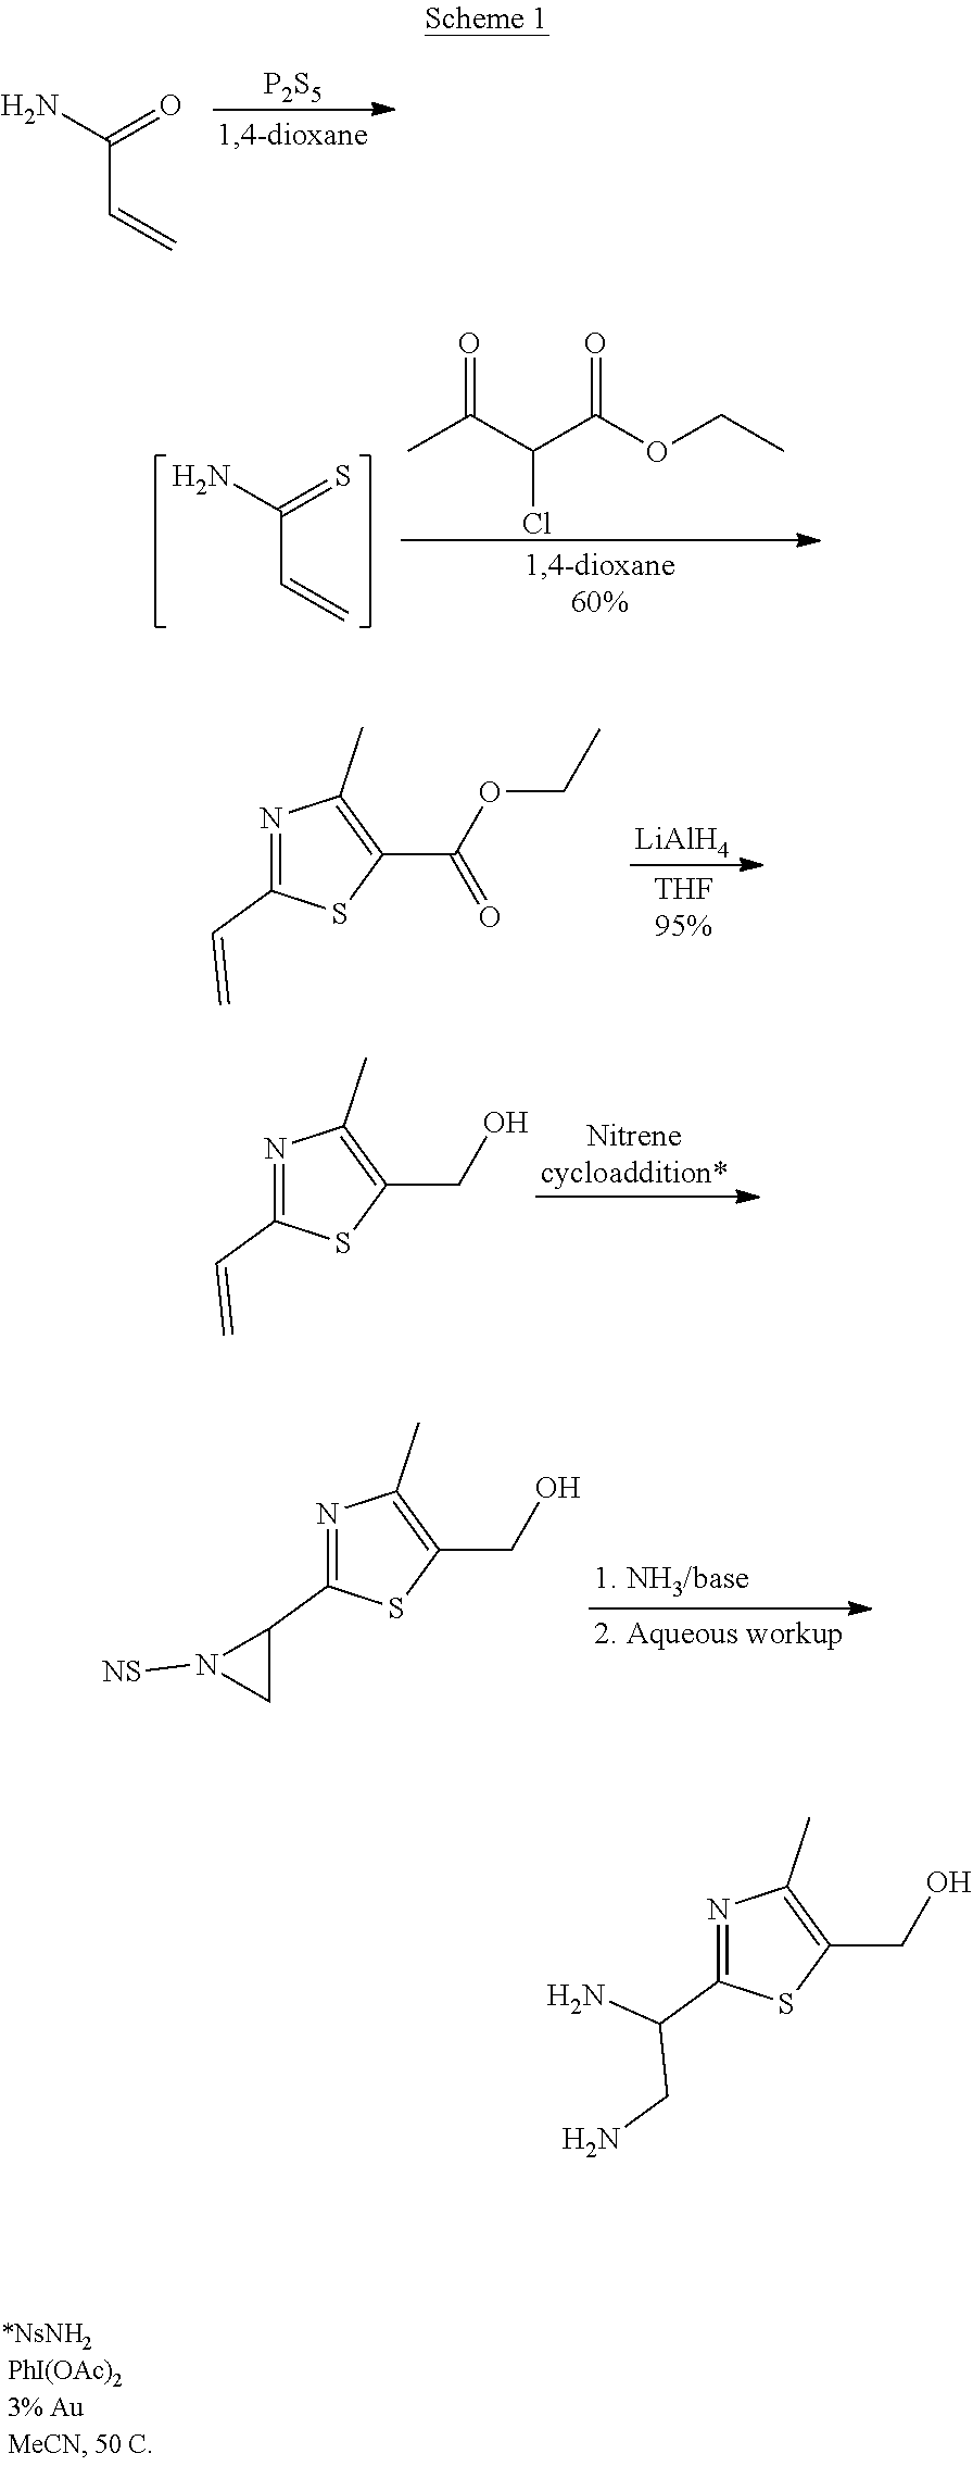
[P2S5].C(C=C)(=O)N.C(C=C)(=S)N.CC(C(C(OCC)=O)Cl)=O.C1(C(OCC)=O)=C(C)N=C(C=C)S1.[LiAlH4].C1(CO)=C(C)N=C(C=C)S1.C1(CO)=C(C)N=C(C2N([NS])C2)S1.C1(CO)=C(C)N=C(C(N)CN)S1
